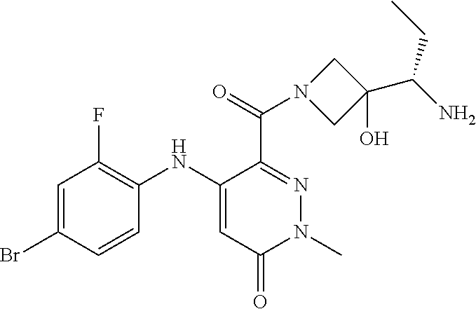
C1=C(Br)C=CC(NC2=CC(=O)N(C)N=C2C(=O)N2CC(O)(C(N)CC)C2)=C1F
